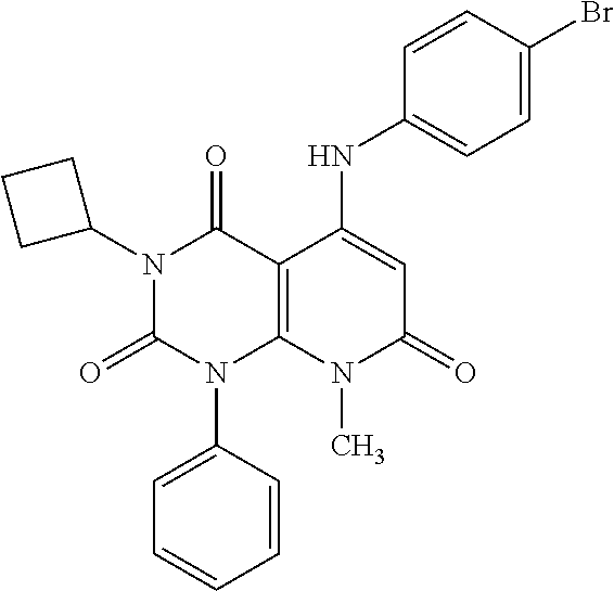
C1=CC(N2C3=C(C(=O)N(C4CCC4)C2=O)C(NC2=CC=C(Br)C=C2)=CC(=O)N3C)=CC=C1
